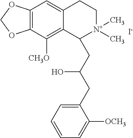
[I-].C12=C(C([CH3O])=C3C(=C1)CC[N+](C)(C)C3CC(CC1=CC=CC=C1[OCH3])O)OCO2
